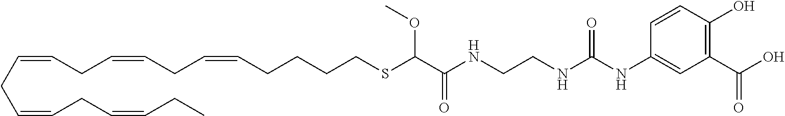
C(CC=CCC=CCC)=CCC=CCC=CCCCCSC(C(NCCNC(NC1=CC(C(=O)O)=C(O)C=C1)=O)=O)OC
